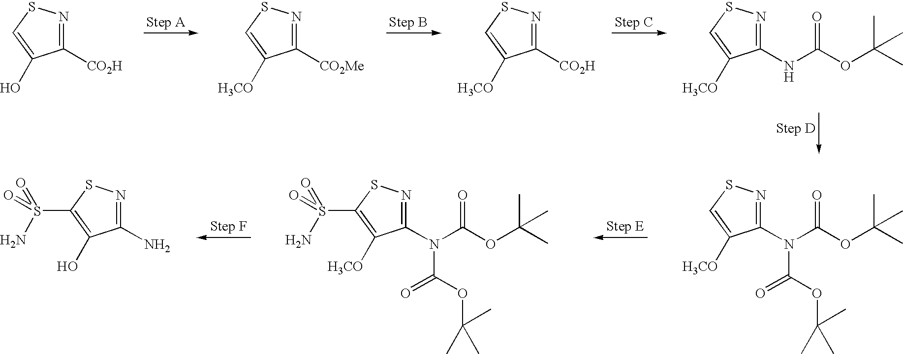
C1([CO2H])=NSC=C1O.C1([CO2Me])=NSC=C1[H3CO].C1([CO2H])=NSC=C1[H3CO].C1(NC(OC(C)(C)C)=O)=NSC=C1[H3CO].C1(N(C(OC(C)(C)C)=O)C(=O)OC(C)(C)C)=NSC=C1[H3CO].C1(N(C(OC(C)(C)C)=O)C(=O)OC(C)(C)C)=NSC(S(=O)(N)=O)=C1[H3CO].C1(N)=NSC(S(=O)(N)=O)=C1O
